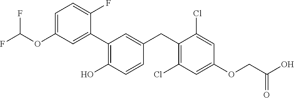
C1(C2=C(O)C=CC(CC3=C(Cl)C=C(OCC(O)=O)C=C3Cl)=C2)=CC(OC(F)F)=CC=C1F
